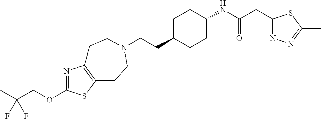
O(C1=NC2=C(S1)CCN(CCC1CCC(NC(CC3=NN=C(C)S3)=O)CC1)CC2)CC(C)(F)F
